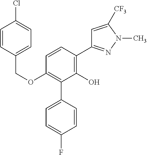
C(OC1=C(C2=CC=C(F)C=C2)C(O)=C(C2=NN(C)C([CF3])=C2)C=C1)C1=CC=C(Cl)C=C1
